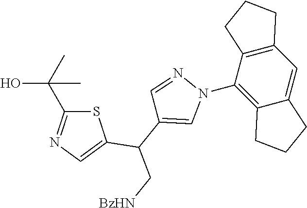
C12=C(C(N3N=CC(C(C[BzHN])C4=CN=C(C(O)(C)C)S4)=C3)=C3C(=C1)CCC3)CCC2
